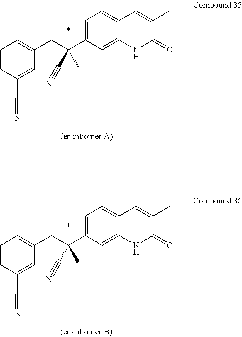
C1=CC(C#N)=CC(CC(C2=CC=C3C(=C2)NC(=O)C(C)=C3)(C#N)C)=C1.*.C1=CC(C#N)=CC(CC(C2=CC=C3C(=C2)NC(=O)C(C)=C3)(C#N)C)=C1.*
